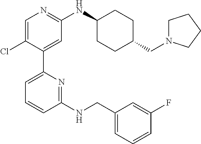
C1=C(Cl)C(C2=CC=CC(NCC3=CC=CC(F)=C3)=N2)=CC(NC2CCC(CN3CCCC3)CC2)=N1
